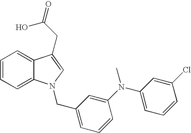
C1=CC=C2C(=C1)C(CC(O)=O)=CN2CC1=CC=CC(N(C2=CC=CC(Cl)=C2)C)=C1
